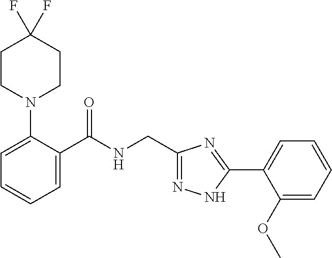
C1=C(N2CCC(F)(F)CC2)C(C(NCC2=NNC(C3=CC=CC=C3OC)=N2)=O)=CC=C1
